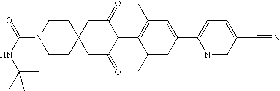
C1(C)=CC(C2=CC=C(C#N)C=N2)=CC(C)=C1C1C(=O)CC2(CC1=O)CCN(C(NC(C)(C)C)=O)CC2
